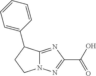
N12C(=NC(C(O)=O)=N1)C(C1=CC=CC=C1)CC2
